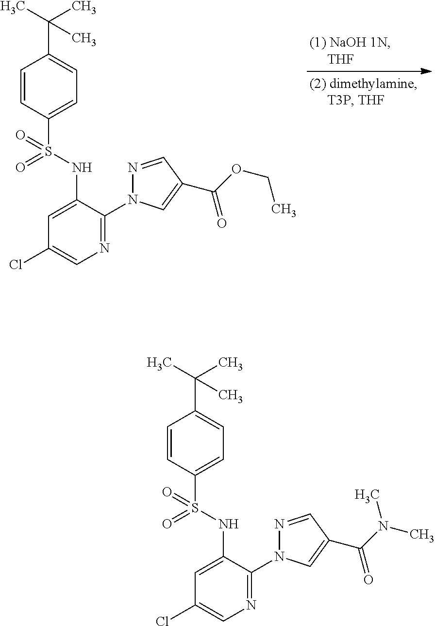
C1(S(NC2=CC(Cl)=CN=C2N2N=CC(C(OCC)=O)=C2)(=O)=O)=CC=C(C(C)(C)C)C=C1.C1(S(NC2=CC(Cl)=CN=C2N2N=CC(C(N(C)C)=O)=C2)(=O)=O)=CC=C(C(C)(C)C)C=C1
